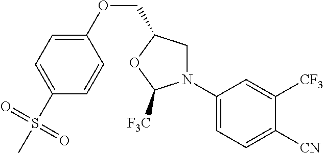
N1(C2=CC=C([CN])C([CF3])=C2)CC(COC2=CC=C(S(C)(=O)=O)C=C2)OC1[F3C]
